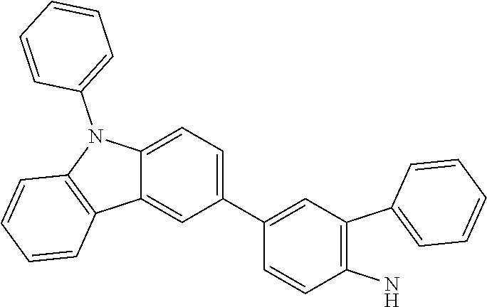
C12=CC=C(C3=CC(C4=CC=CC=C4)=C(N)C=C3)C=C1C1=C(N2C2=CC=CC=C2)C=CC=C1
